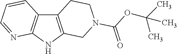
C12=C(NC3=C1C=CC=N3)CN(C(=O)OC(C)(C)C)CC2
